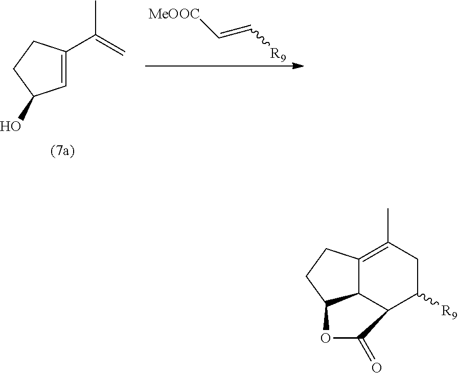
[MeOOC]C=C[R9].C1=C(C(=C)C)CCC1O.C12C3=C(C)CC([R9])C1C(=O)OC2CC3
